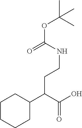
C1CCCC(C(C(O)=O)CCNC(OC(C)(C)C)=O)C1
